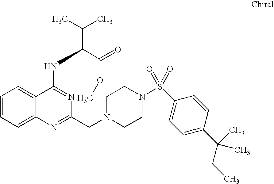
C1=CC=C2C(=C1)C(NC(C(C)C)C(=O)OC)=NC(CN1CCN(S(C3=CC=C(C(CC)(C)C)C=C3)(=O)=O)CC1)=N2
